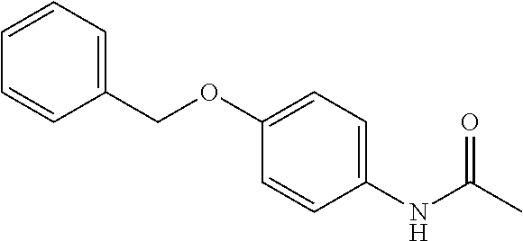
C1=CC(COC2=CC=C(NC(C)=O)C=C2)=CC=C1
